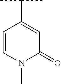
C1=CN(C)C(=O)C=C1C(C)C
